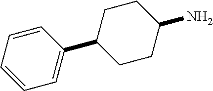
C1=CC=CC=C1C1CCC(N)CC1
